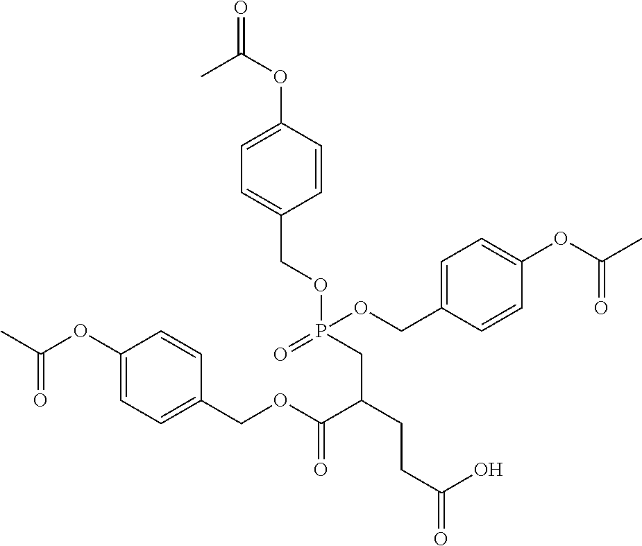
C1=C(OC(=O)C)C=CC(COP(CC(CCC(=O)O)C(OCC2=CC=C(OC(C)=O)C=C2)=O)(=O)OCC2=CC=C(OC(C)=O)C=C2)=C1
